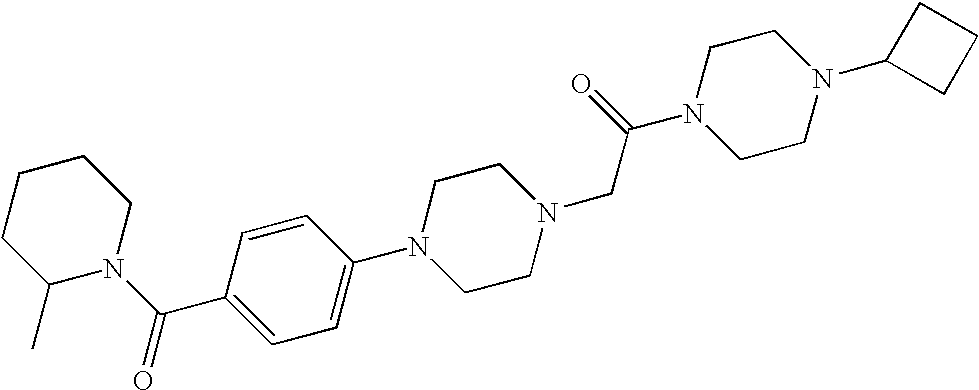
C1=C(N2CCN(CC(N3CCN(C4CCC4)CC3)=O)CC2)C=CC(C(=O)N2CCCCC2C)=C1
